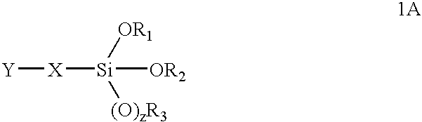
[Y][X][Si]([OR2])([OR1])[(O)zR3]
